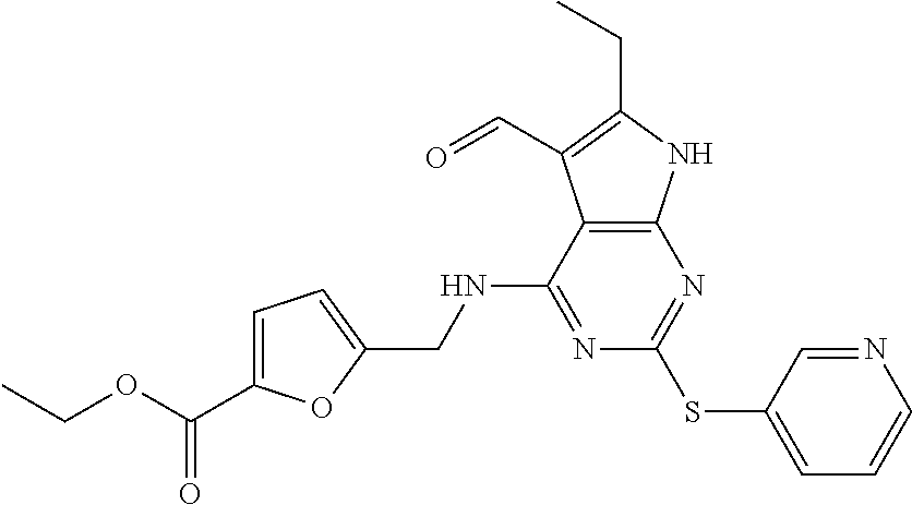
N1=C(NCC2=CC=C(C(OCC)=O)O2)C2=C(N=C1SC1=CC=CN=C1)NC(CC)=C2C=O
